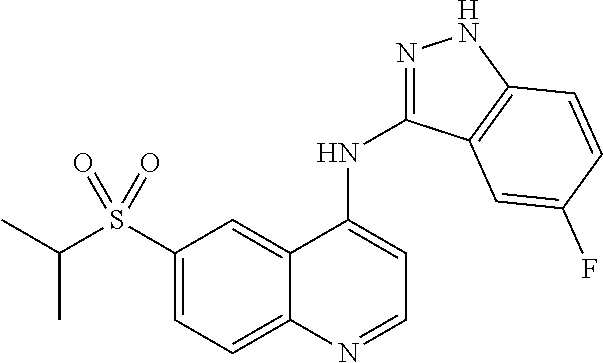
S(C1=CC=C2C(=C1)C(NC1=NNC3=C1C=C(F)C=C3)=CC=N2)(C(C)C)(=O)=O
